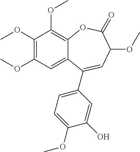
C1(OC)=C(OC)C=C2C(=C1OC)OC(=O)C(OC)C=C2C1=CC=C(OC)C(O)=C1
